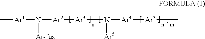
C[Ar1]N([Ar2][Ar3]N([Ar4][Ar3]C)[Ar5])[Ar-fus]
